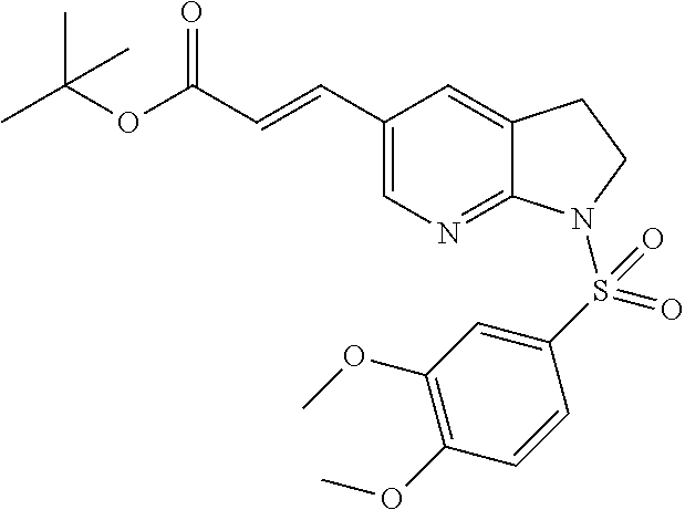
C1(C=CC(OC(C)(C)C)=O)=CN=C2C(=C1)CCN2S(C1=CC(OC)=C(OC)C=C1)(=O)=O
